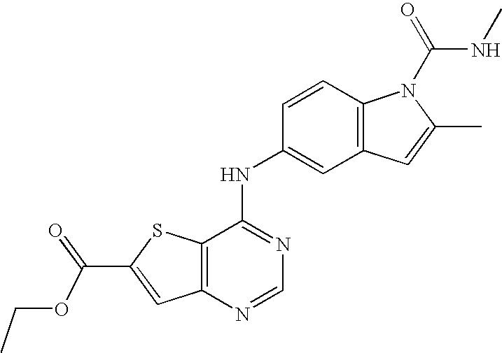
C12=C(C(NC3=CC4=C(C=C3)N(C(=O)NC)C(C)=C4)=NC=N1)SC(C(=O)OCC)=C2
